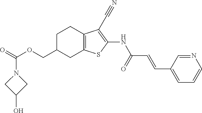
C1=CN=CC(C=CC(NC2=C(C#N)C3=C(S2)CC(COC(=O)N2CC(O)C2)CC3)=O)=C1
